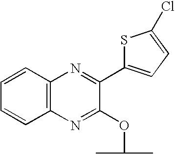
C12=C(N=C(OC(C)C)C(C3=CC=C(Cl)S3)=N1)C=CC=C2
